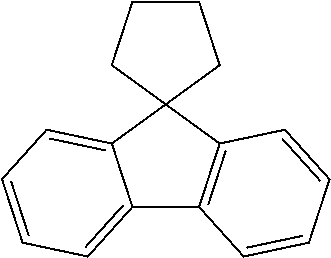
C12=CC=CC=C1C1(C3=C2C=CC=C3)CCCC1
